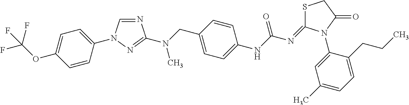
N1=CN(C2=CC=C(OC(F)(F)F)C=C2)N=C1N(CC1=CC=C(NC(N=C2SCC(=O)N2C2=CC(C)=CC=C2CCC)=O)C=C1)C
